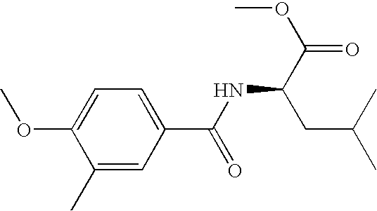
C1=C(OC)C(C)=CC(C(NC(C(=O)OC)CC(C)C)=O)=C1
